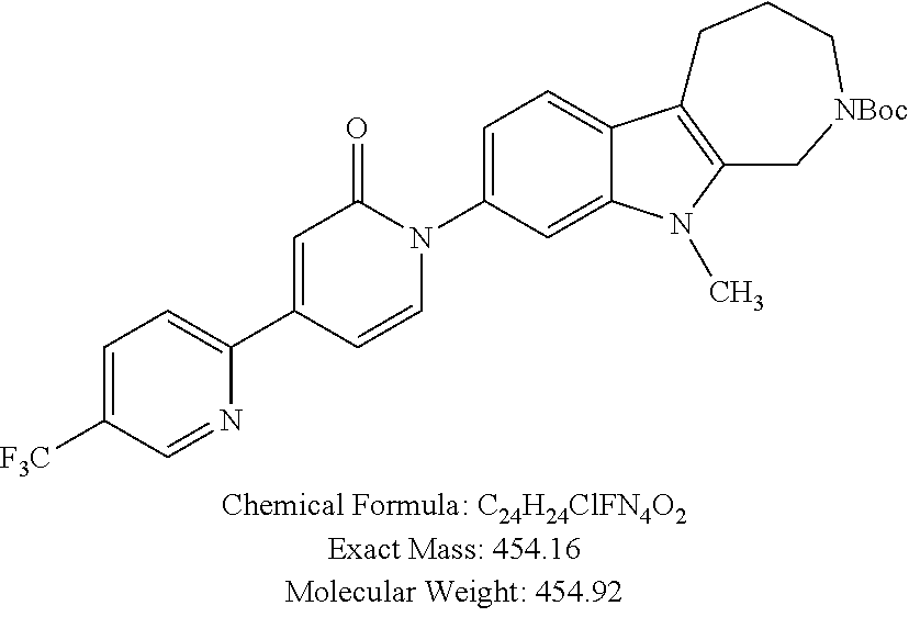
C1=C([F3C])C=NC(C2=CC(=O)N(C3=CC=C4C(=C3)N(C)C3=C4CCC[NBoc]C3)C=C2)=C1
